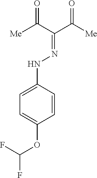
C1=C(NN=C(C([Me])=O)C([Me])=O)C=CC(OC(F)F)=C1
